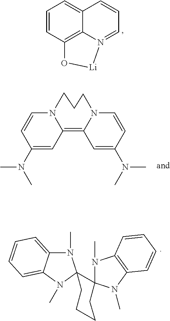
C1=CC2=C3C(=C1)C=CC=N3[Li]O2.C1=CC(N(C)C)=CC2=C3N(C=CC(N(C)C)=C3)CCCN12.C12=CC=CC=C1N(C)C1(N2C)C2(N(C)C3=C(N2C)C=CC=C3)CCCC1
